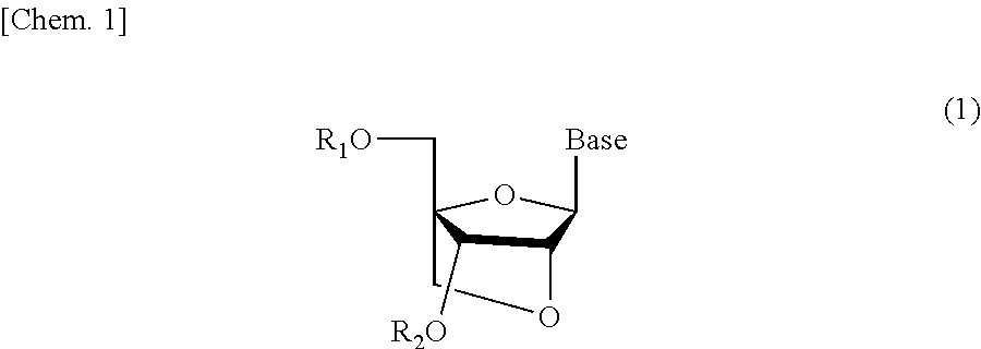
C1C2(C[R1O])C([R2O])C(C([Base])O2)O1
